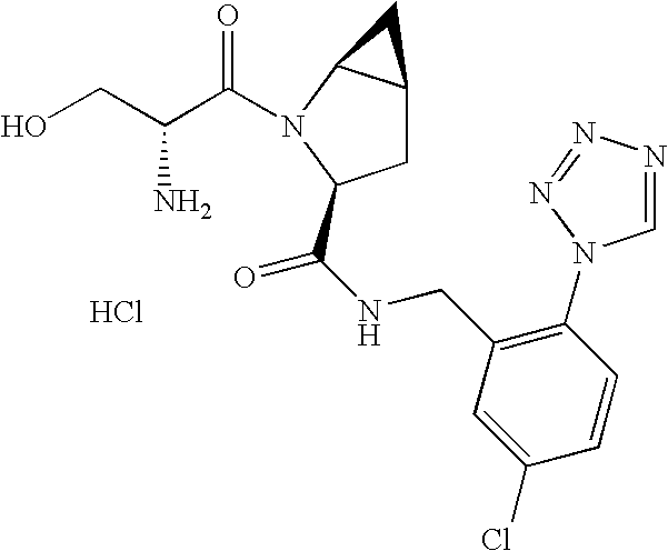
Cl.C(O)C(C(=O)N1C2C(CC1C(NCC1=C(N3C=NN=N3)C=CC(Cl)=C1)=O)C2)N
